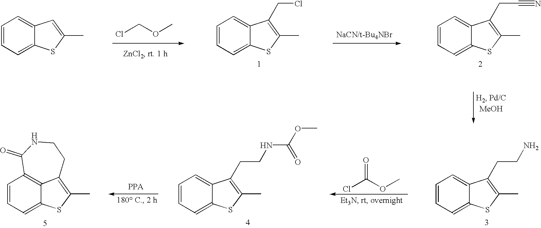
C1=CC=C2C(=C1)C=C(C)S2.ClCOC.C1=CC=C2C(=C1)C(CCl)=C(C)S2.C1=CC=C2C(=C1)C(CC#N)=C(C)S2.C1=CC=C2C(=C1)C(CCN)=C(C)S2.ClC(OC)=O.C1=CC=C2C(=C1)C(CCNC(OC)=O)=C(C)S2.C1=CC=C2C3=C1C(=O)NCCC3=C(C)S2
